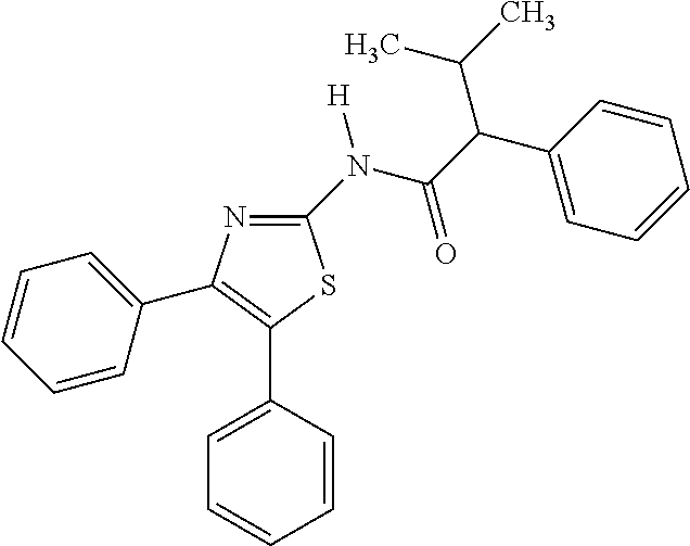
C1=CC(C2=C(C3=CC=CC=C3)N=C(N(C(C(C3=CC=CC=C3)C(C)C)=O)[H])S2)=CC=C1
